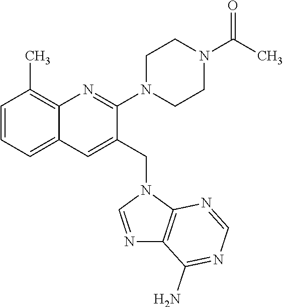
C1=CC=C2C(=C1C)N=C(N1CCN(C(C)=O)CC1)C(CN1C=NC3=C1N=CN=C3N)=C2
